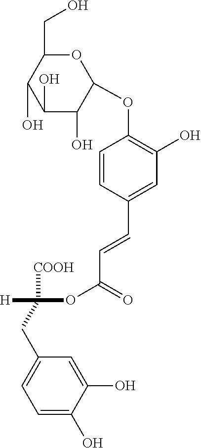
C1=CC(C=CC(=O)OC([H])([COOH])CC2=CC=C(O)C(O)=C2)=CC(O)=C1OC1OC(CO)C(O)C(O)C1O
